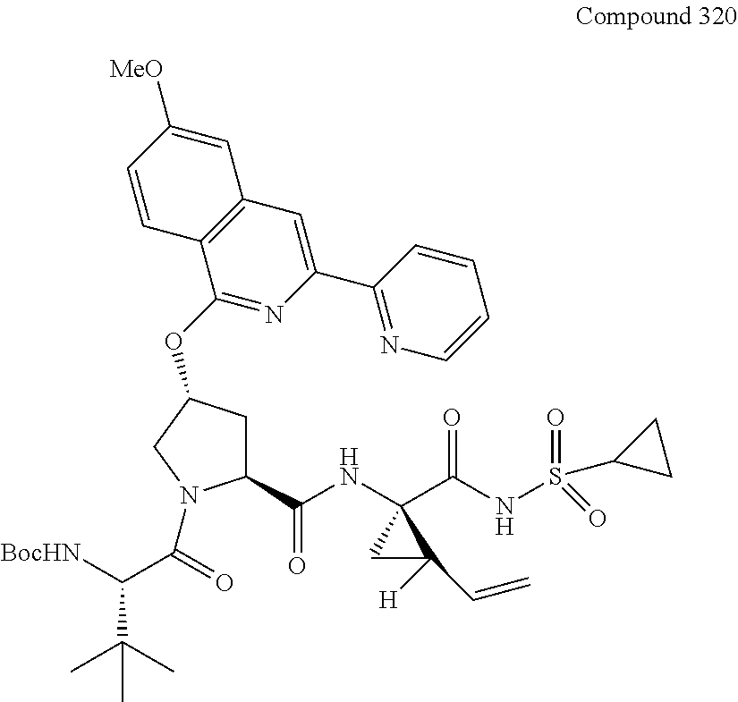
C1(C(=O)NC2(C(=O)NS(=O)(=O)C3CC3)CC2([H])C=C)CC(OC2=NC(C3=NC=CC=C3)=CC3=C2C=CC([MeO])=C3)CN1C(=O)C([BocHN])C(C)(C)C
